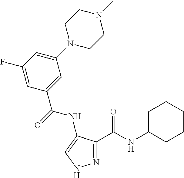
N1=C(C(NC2CCCCC2)=O)C(NC(=O)C2=CC(N3CCN(C)CC3)=CC(F)=C2)=CN1
